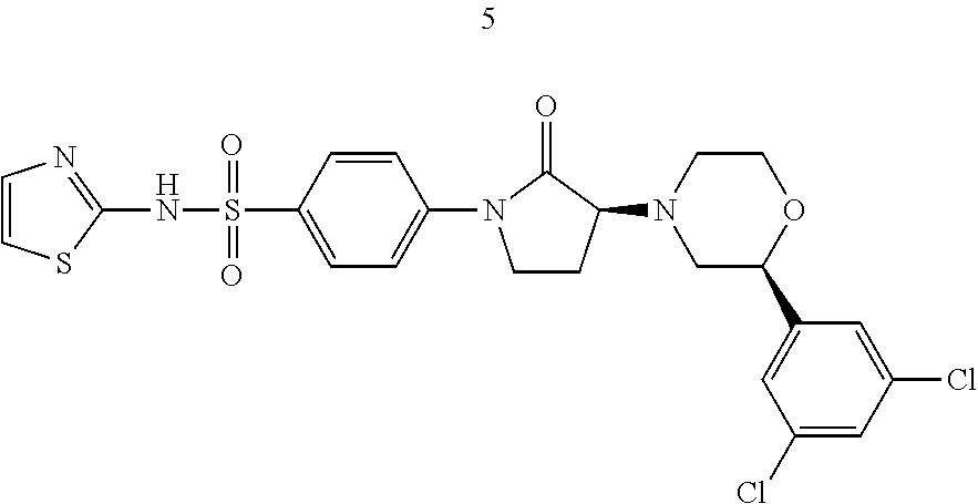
C1=CSC(NS(=O)(=O)C2=CC=C(N3CCC(N4CC(C5=CC(Cl)=CC(Cl)=C5)OCC4)C3=O)C=C2)=N1
